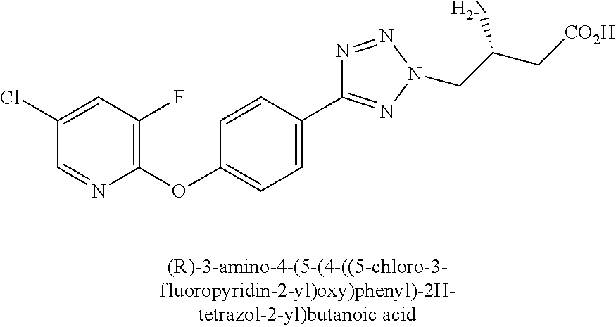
C1(OC2=C(F)C=C(Cl)C=N2)=CC=C(C2=NN(CC(C[CO2H])N)N=N2)C=C1
